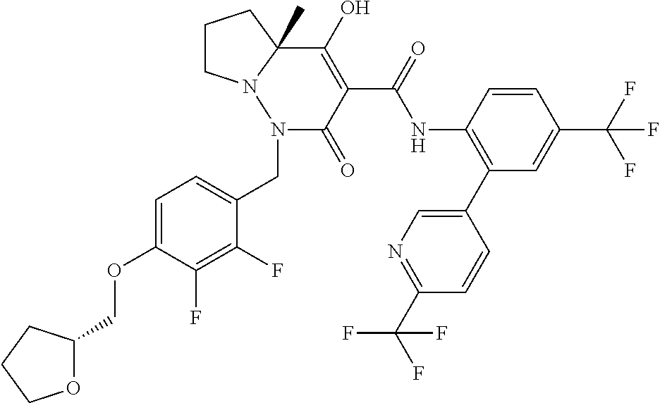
C1CN2C(C)(C1)C(O)=C(C(=O)NC1=C(C3=CN=C(C(F)(F)F)C=C3)C=C(C(F)(F)F)C=C1)C(=O)N2CC1=CC=C(OCC2OCCC2)C(F)=C1F
